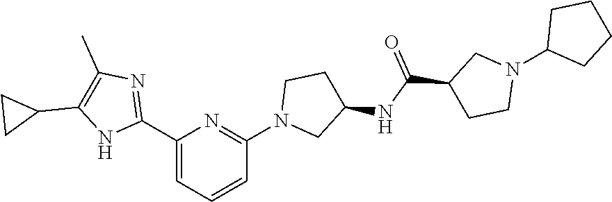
C1(C2=CC=CC(N3CC(NC(C4CCN(C5CCCC5)C4)=O)CC3)=N2)=NC(C)=C(C2CC2)N1
